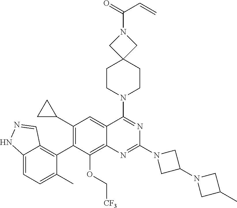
C12=CC=C(C)C(C3=C(C4CC4)C=C4C(=C3OC[CF3])N=C(N3CC(N5CC(C)C5)C3)N=C4N3CCC4(CC3)CN(C(=O)C=C)C4)=C1C=NN2
